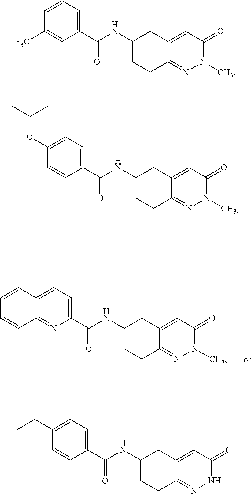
C12=CC=C(C(NC3CCC4=NN(C)C(=O)C=C4C3)=O)N=C1C=CC=C2.C1=CC=C(C(NC2CCC3=NN(C)C(=O)C=C3C2)=O)C=C1[F3C].C1(OC(C)C)=CC=C(C(NC2CCC3=NN(C)C(=O)C=C3C2)=O)C=C1.C1(CC)=CC=C(C(NC2CCC3=NNC(=O)C=C3C2)=O)C=C1
